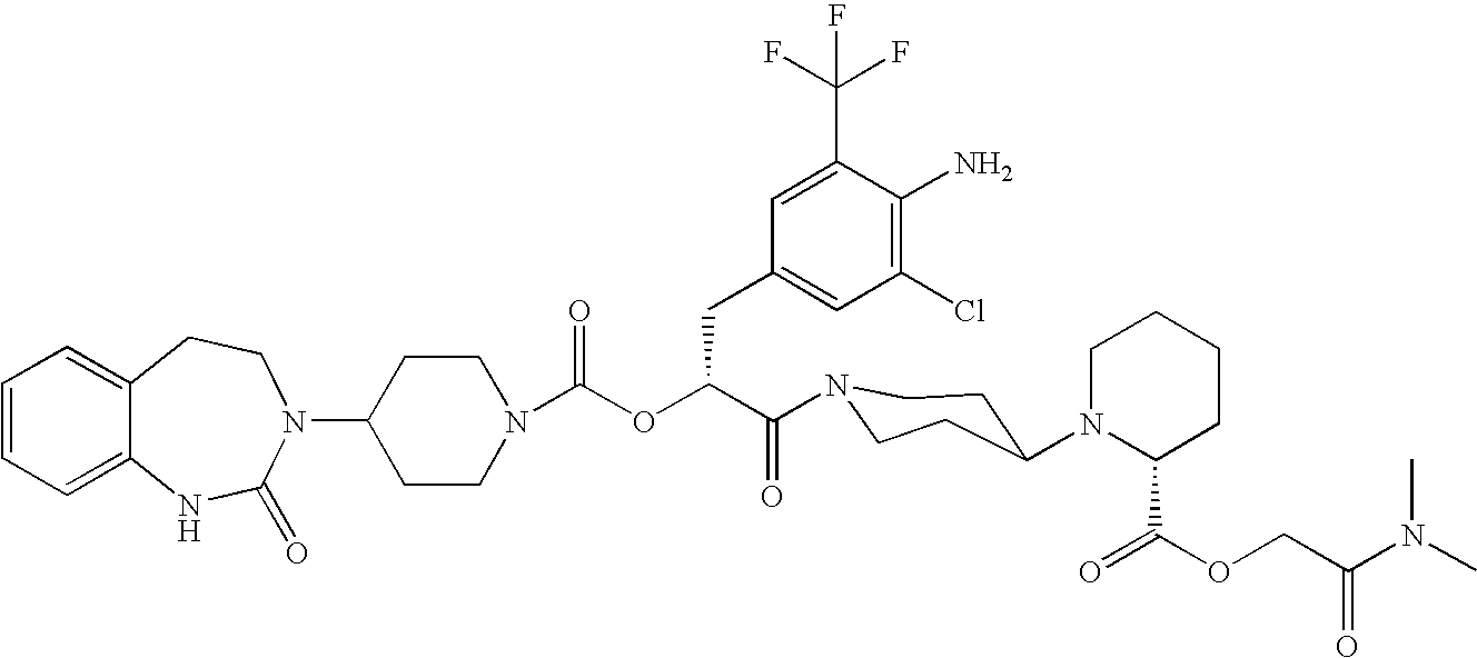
C12=CC=CC=C1NC(=O)N(C1CCN(C(OC(C(=O)N3CCC(N4C(C(=O)OCC(N(C)C)=O)CCCC4)CC3)CC3=CC(Cl)=C(N)C(C(F)(F)F)=C3)=O)CC1)CC2
